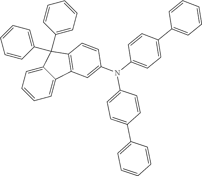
C12=CC=CC=C1C1=C(C2(C2=CC=CC=C2)C2=CC=CC=C2)C=CC(N(C2=CC=C(C3=CC=CC=C3)C=C2)C2=CC=C(C3=CC=CC=C3)C=C2)=C1
